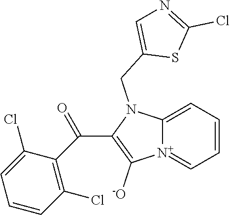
[N+]12=CC=CC=C1N(CC1=CN=C(Cl)S1)C(C(C1=C(Cl)C=CC=C1Cl)=O)=C2[-O]
